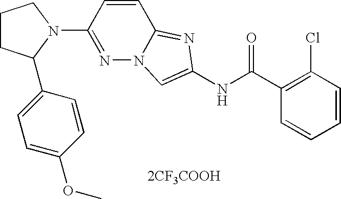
[2CF3COOH].C1=CC=CC(Cl)=C1C(NC1=CN2N=C(N3CCCC3C3=CC=C(OC)C=C3)C=CC2=N1)=O
